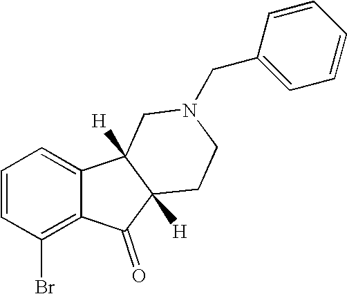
C1=CC(Br)=C2C(=C1)C1([H])C([H])(C2=O)CCN(CC2=CC=CC=C2)C1
